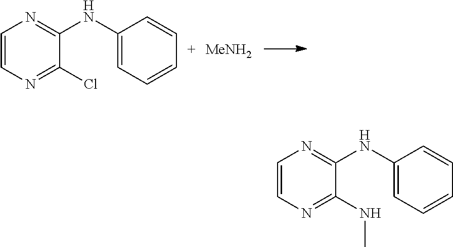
C1=CN=C(Cl)C(NC2=CC=CC=C2)=N1.[MeNH2].C1=CN=C(NC)C(NC2=CC=CC=C2)=N1
